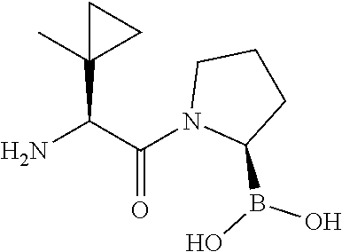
NC(C(N1C(B(O)O)CCC1)=O)C1(C)CC1
